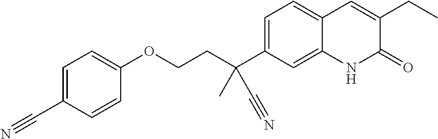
C(C(C1=CC=C2C(=C1)NC(=O)C(CC)=C2)(C)C#N)COC1=CC=C(C#N)C=C1
